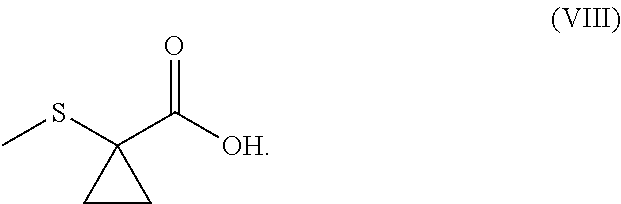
CSC1(C([OH])=O)CC1
